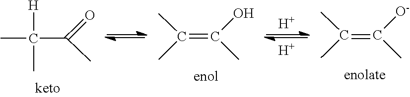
[H].[H].C(C)([H])(C)C(C)=O.C(O)(C)=C(C)C.C([O-])(C)=C(C)C
